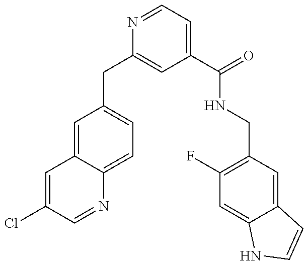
C1(CC2=CC(C(=O)NCC3=C(F)C=C4C(=C3)C=CN4)=CC=N2)=CC=C2C(=C1)C=C(Cl)C=N2
